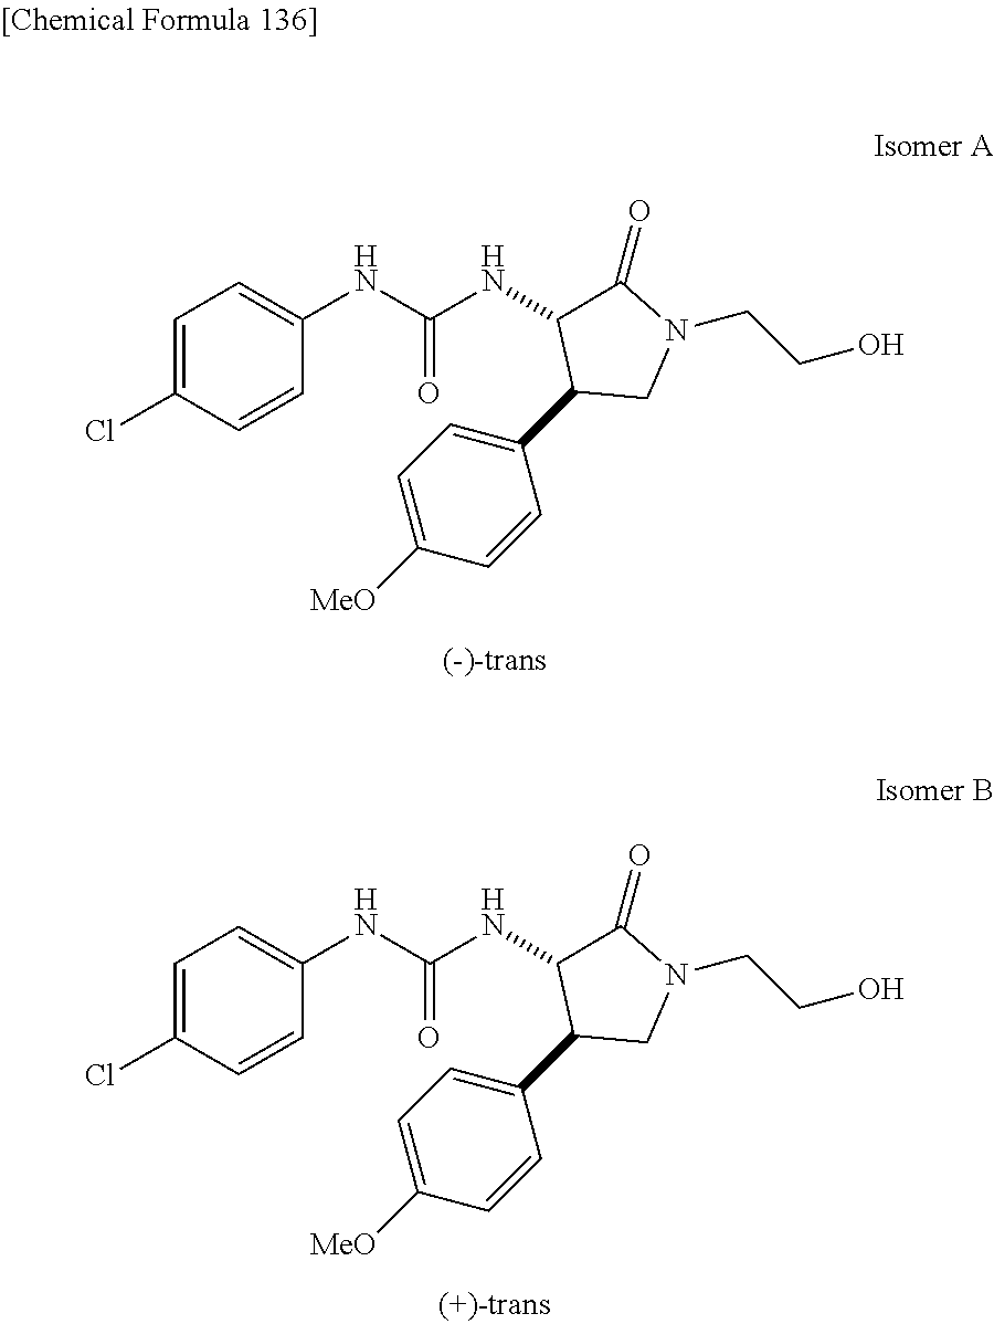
C1=C(Cl)C=CC(NC(NC2C(C3=CC=C([MeO])C=C3)CN(CCO)C2=O)=O)=C1.C1=C(Cl)C=CC(NC(NC2C(C3=CC=C([MeO])C=C3)CN(CCO)C2=O)=O)=C1
